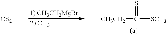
[CH3CH2]C(=S)[SCH3]
